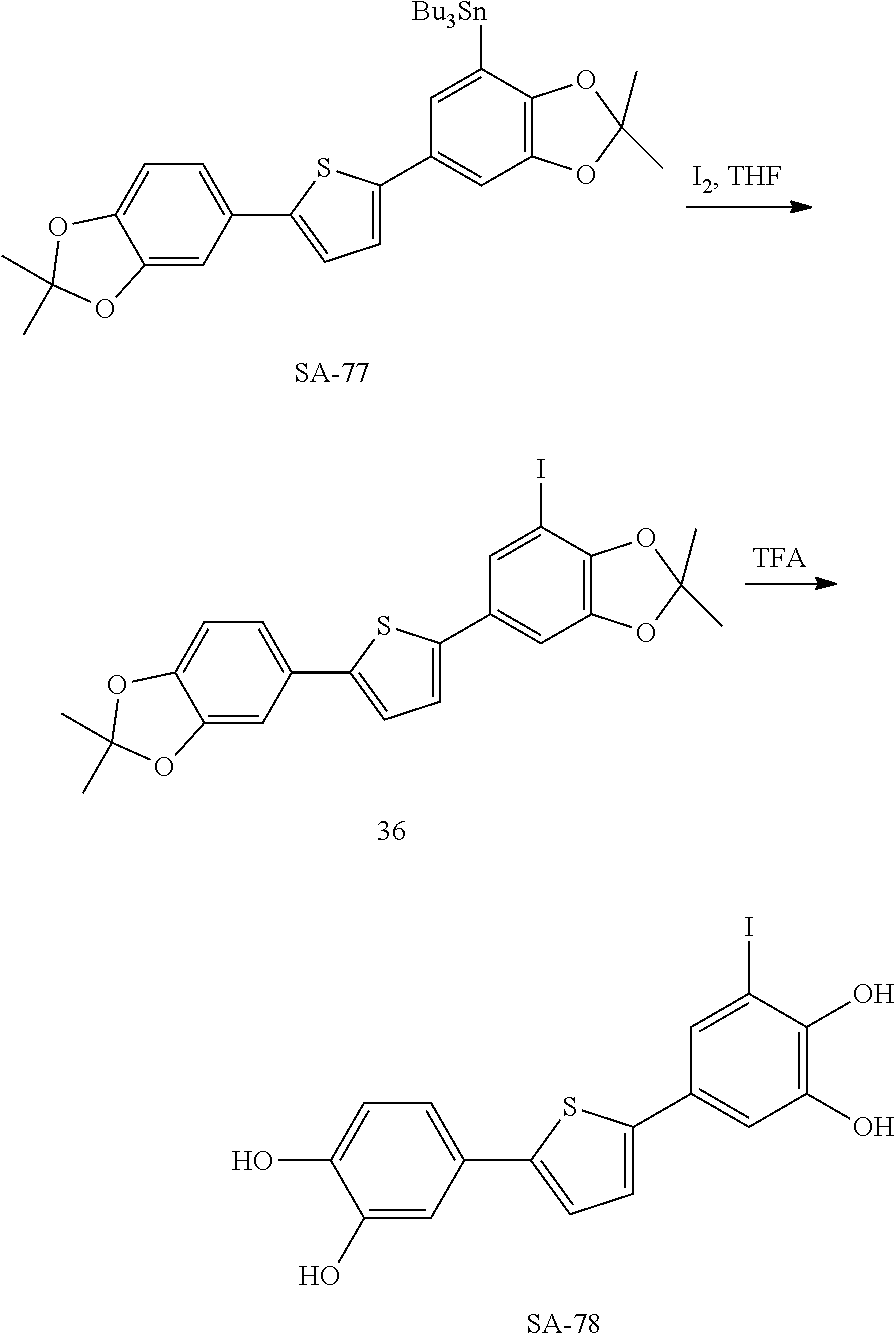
C1=C(C2=CC=C(C3=CC(O)=C(O)C(I)=C3)S2)C=C(O)C(O)=C1.C1=C(C2=CC=C(C3=CC4=C(C([Bu3Sn])=C3)OC(C)(C)O4)S2)C=C2C(=C1)OC(C)(C)O2.C1=C(C2=CC=C(C3=CC4=C(C(I)=C3)OC(C)(C)O4)S2)C=C2C(=C1)OC(C)(C)O2
